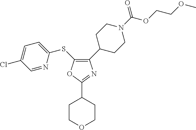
C1(C2CCN(C(=O)OCCOC)CC2)=C(SC2=CC=C(Cl)C=N2)OC(C2CCOCC2)=N1
